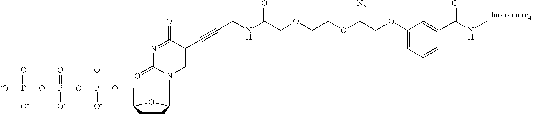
[-O]P([O-])(=O)OP(=O)(OP(=O)(OCC1CCC(N2C=C(C#CCNC(COCCOC(COC3=CC=CC(C(NC)=O)=C3)[N3])=O)C(=O)=NC2=O)O1)[O-])[O-]
